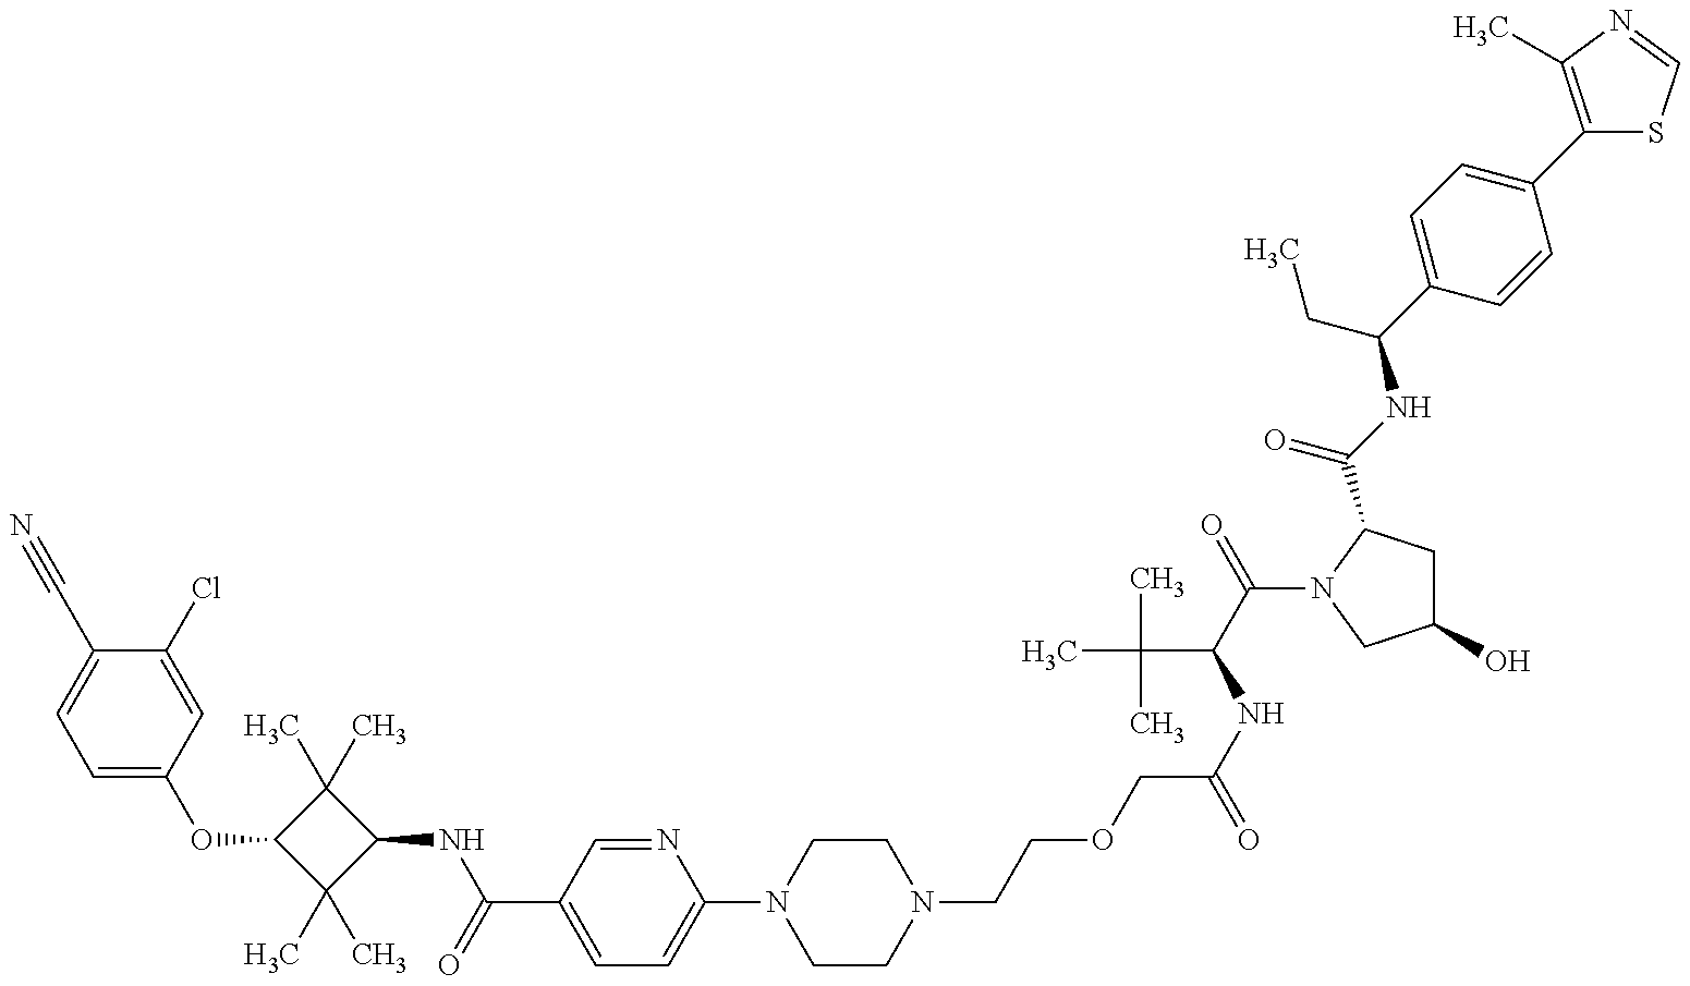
C1=C(OC2C(C)(C)C(NC(=O)C3=CC=C(N4CCN(CCOCC(NC(C(=O)N5C(C(NC(C6=CC=C(C7=C(C)N=CS7)C=C6)CC)=O)CC(O)C5)C(C)(C)C)=O)CC4)N=C3)C2(C)C)C=C(Cl)C(C#N)=C1
